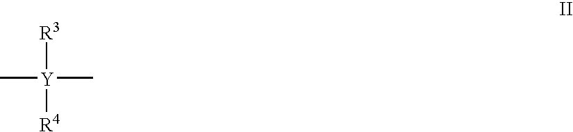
C[Y](C)([R3])[R4]
